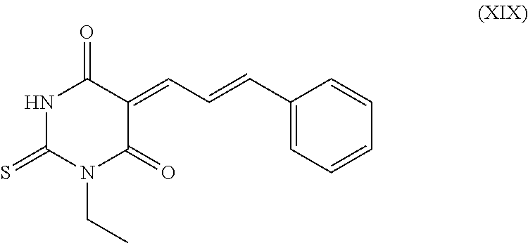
N1C(=S)N(CC)C(=O)C(=CC=CC2=CC=CC=C2)C1=O
